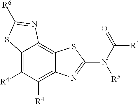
C12=C([R4])C([R4])=C3C(=C1SC(N(C(=O)[R1])[R5])=N2)N=C([R6])S3
